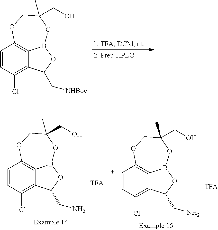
C1=CC(Cl)=C2C3=C1OCC(CO)(C)OB3OC2C[NHBoc].C1=CC(Cl)=C2C3=C1OCC(CO)(C)OB3OC2CN.C1=CC(Cl)=C2C3=C1OCC(CO)(C)OB3OC2CN
